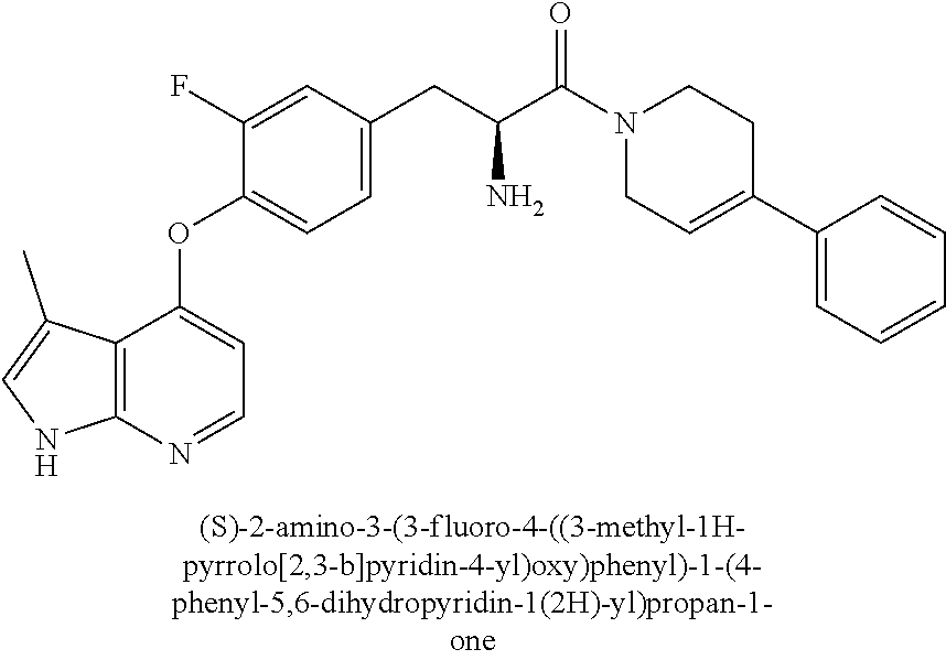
C1(F)=CC(CC(C(N2CCC(C3=CC=CC=C3)=CC2)=O)N)=CC=C1OC1=CC=NC2=C1C(C)=CN2
